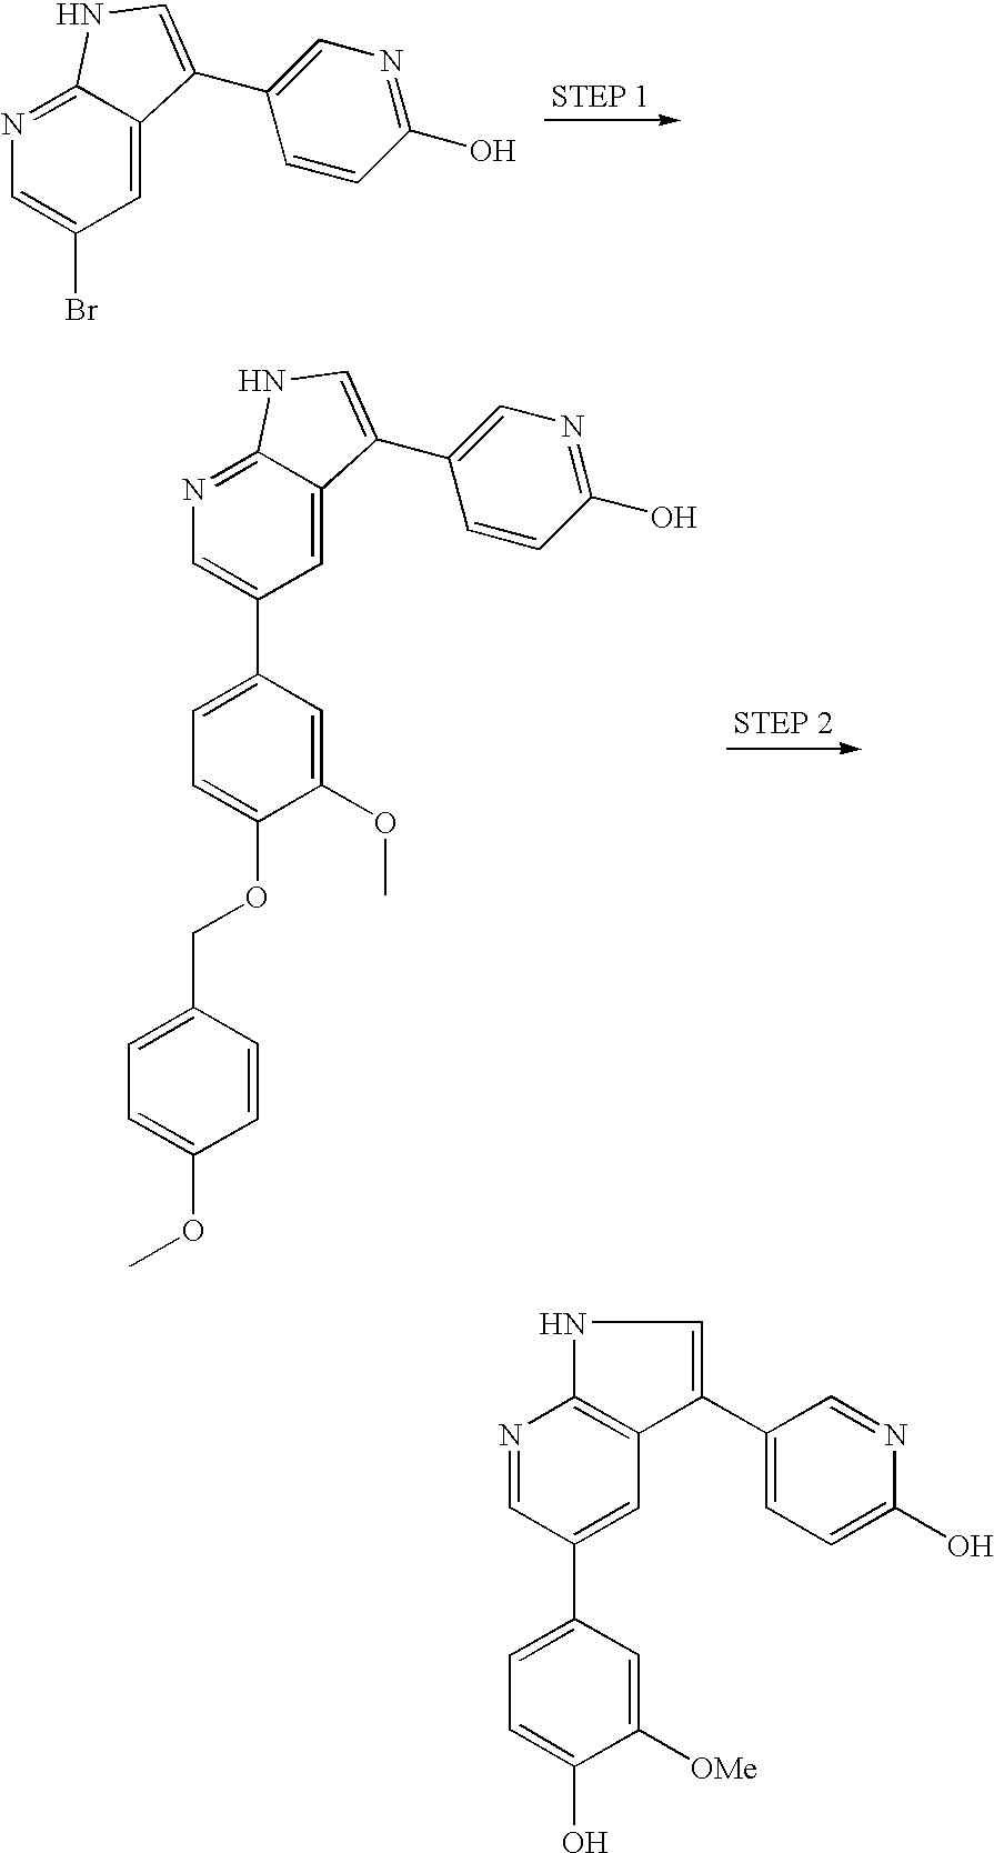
N1=C2C(=CC(Br)=C1)C(C1=CN=C(O)C=C1)=CN2.N1=C2C(=CC(C3=CC=C(OCC4=CC=C(OC)C=C4)C(OC)=C3)=C1)C(C1=CN=C(O)C=C1)=CN2.N1=CC(C2=CC=C(O)C([OMe])=C2)=CC2=C1NC=C2C1=CC=C(O)N=C1
